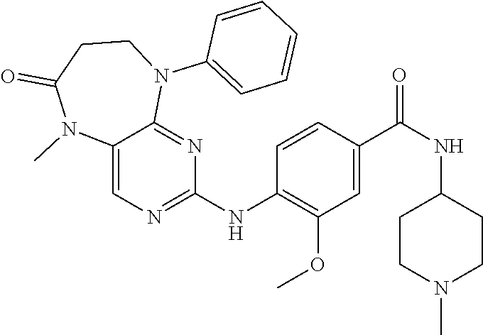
C12=CN=C(NC3=C(OC)C=C(C(NC4CCN(C)CC4)=O)C=C3)N=C1N(C1=CC=CC=C1)CCC(=O)N2C
